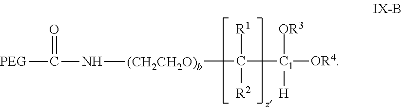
[(CH2CH2O)b](C([R1])([R2])[C1]([OR4])([OR3])[H])NC([PEG])=O
